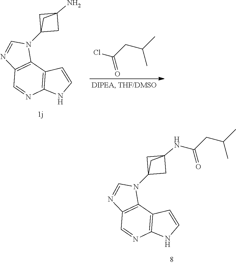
C12=C(C3=C(C=N1)N=CN3C13CC(NC(CC(C)C)=O)(C1)C3)C=CN2.C(Cl)(CC(C)C)=O.C12=C(C3=C(C=N1)N=CN3C13CC(N)(C1)C3)C=CN2
